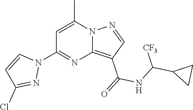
C12=C(C(=O)NC(C3CC3)[CF3])C=NN1C(C)=CC(N1C=CC(Cl)=N1)=N2
